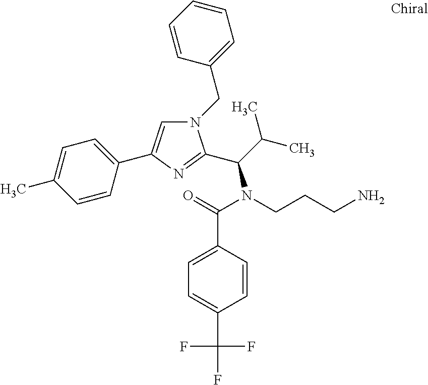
N1(CC2=CC=CC=C2)C=C(C2=CC=C(C)C=C2)N=C1C(C(C)C)N(CCCN)C(=O)C1=CC=C(C(F)(F)F)C=C1
